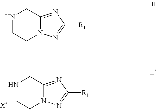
N1CCN2C(=NC([R1])=N2)C1.[X].N1CCN2C(=NC([R1])=N2)C1
